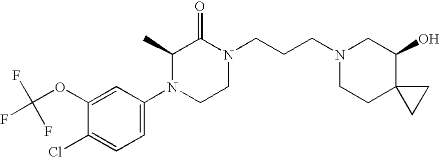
C1(Cl)=CC=C(N2CCN(CCCN3CCC4(C(O)C3)CC4)C(=O)C2C)C=C1OC(F)(F)F
